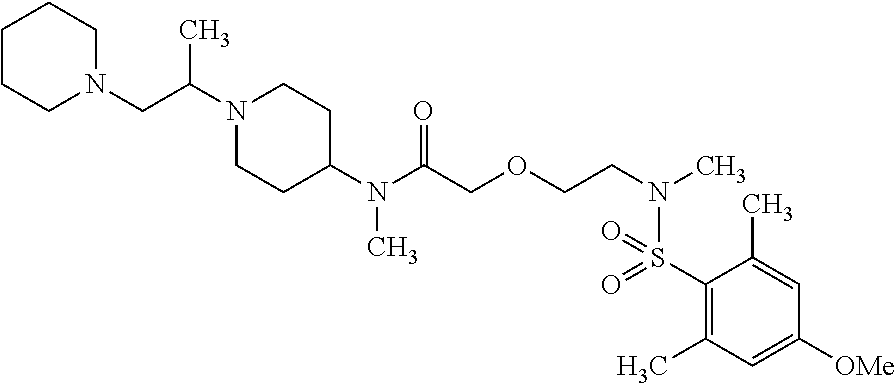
C(COCCN(C)S(C1=C(C)C=C([OMe])C=C1C)(=O)=O)(=O)N(C)C1CCN(C(CN2CCCCC2)C)CC1
